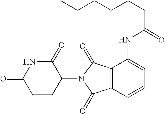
N1C(=O)CCC(N2C(=O)C3=C(C2=O)C(NC(CCCCCC)=O)=CC=C3)C1=O
